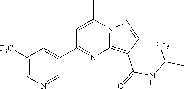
C12=C(C(=O)NC(C)[CF3])C=NN1C(C)=CC(C1=CC([F3C])=CN=C1)=N2
